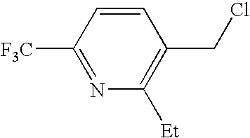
C1([F3C])=NC([Et])=C(CCl)C=C1
